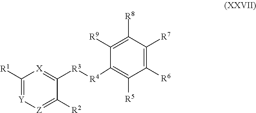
C1([R4][R3]C2=[X]C([R1])=[Y][Z]=C2[R2])=C([R5])C([R6])=C([R7])C([R8])=C1[R9]
